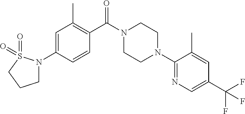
C1(N2CCN(C(C3=C(C)C=C(N4CCCS4(=O)=O)C=C3)=O)CC2)=NC=C(C(F)(F)F)C=C1C
